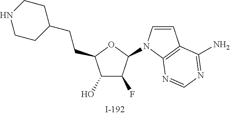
C1(O)C(F)C(N2C=CC3=C2N=CN=C3N)OC1CCC1CCNCC1
